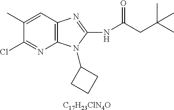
[C17H23ClN4O].C1(C)=CC2=C(N=C1Cl)N(C1CCC1)C(NC(CC(C)(C)C)=O)=N2
